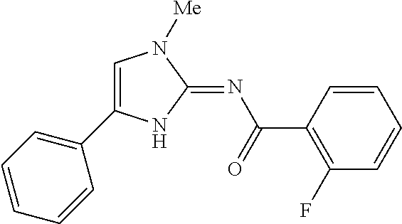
C1=C(C2=CC=CC=C2)NC(=NC(=O)C2=C(F)C=CC=C2)N1[Me]
